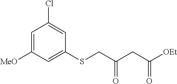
C1=C([MeO])C=C(SCC(=O)CC(=O)[OEt])C=C1Cl
